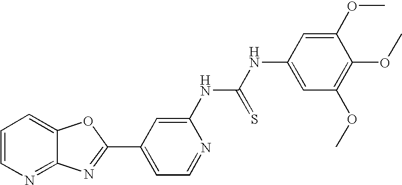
C12=NC=CC=C1OC(C1=CC=NC(NC(=S)NC3=CC(OC)=C(OC)C(OC)=C3)=C1)=N2
